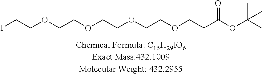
C(OCCOCCC(OC(C)(C)C)=O)COCCOCCI
